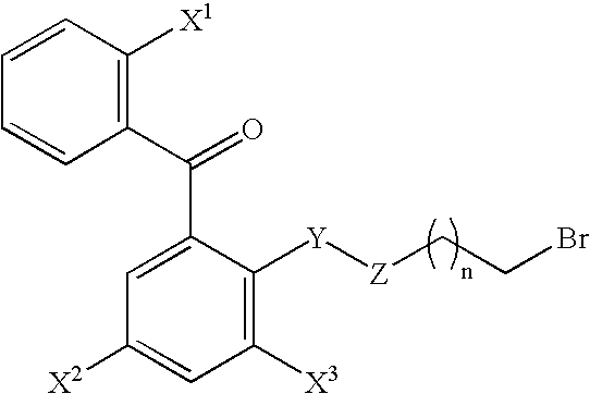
C1(C(C2=CC([X2])=CC([X3])=C2[Y][Z]CCBr)=O)=C([X1])C=CC=C1
